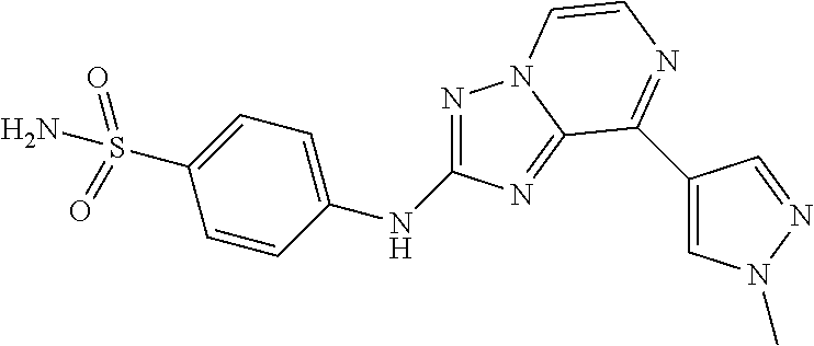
N1=C(NC2=CC=C(S(N)(=O)=O)C=C2)N=C2N1C=CN=C2C1=CN(C)N=C1
